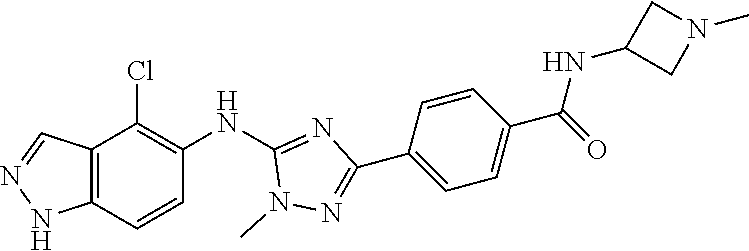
C12=C(C=CC(NC3=NC(C4=CC=C(C(NC5CN(C)C5)=O)C=C4)=NN3C)=C1Cl)NN=C2
